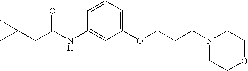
CC(C)(C)CC(NC1=CC(OCCCN2CCOCC2)=CC=C1)=O
